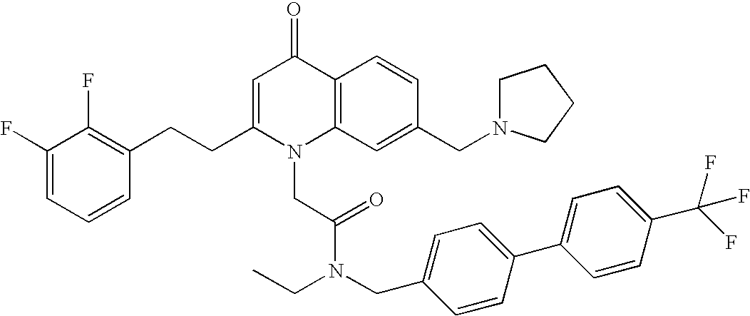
C1(F)=CC=CC(CCC2=CC(=O)C3=C(N2CC(N(CC2=CC=C(C4=CC=C(C(F)(F)F)C=C4)C=C2)CC)=O)C=C(CN2CCCC2)C=C3)=C1F
